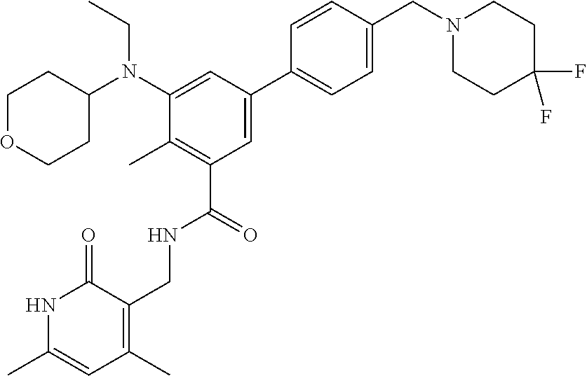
C1=CC(CN2CCC(F)(F)CC2)=CC=C1C1=CC(C(=O)NCC2=C(C)C=C(C)NC2=O)=C(C)C(N(C2CCOCC2)CC)=C1
